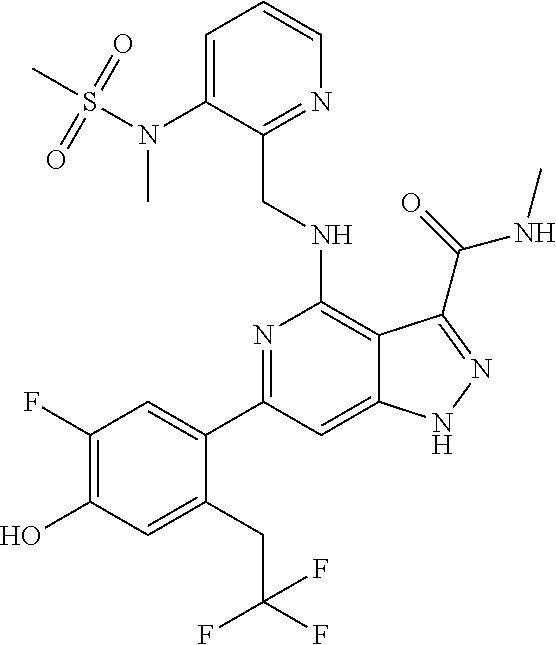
C1(C2=CC(F)=C(O)C=C2CC(F)(F)F)=NC(NCC2=NC=CC=C2N(S(=O)(=O)C)C)=C2C(=C1)NN=C2C(NC)=O
